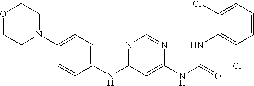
C1(NC2=NC=NC(NC(NC3=C(Cl)C=CC=C3Cl)=O)=C2)=CC=C(N2CCOCC2)C=C1
